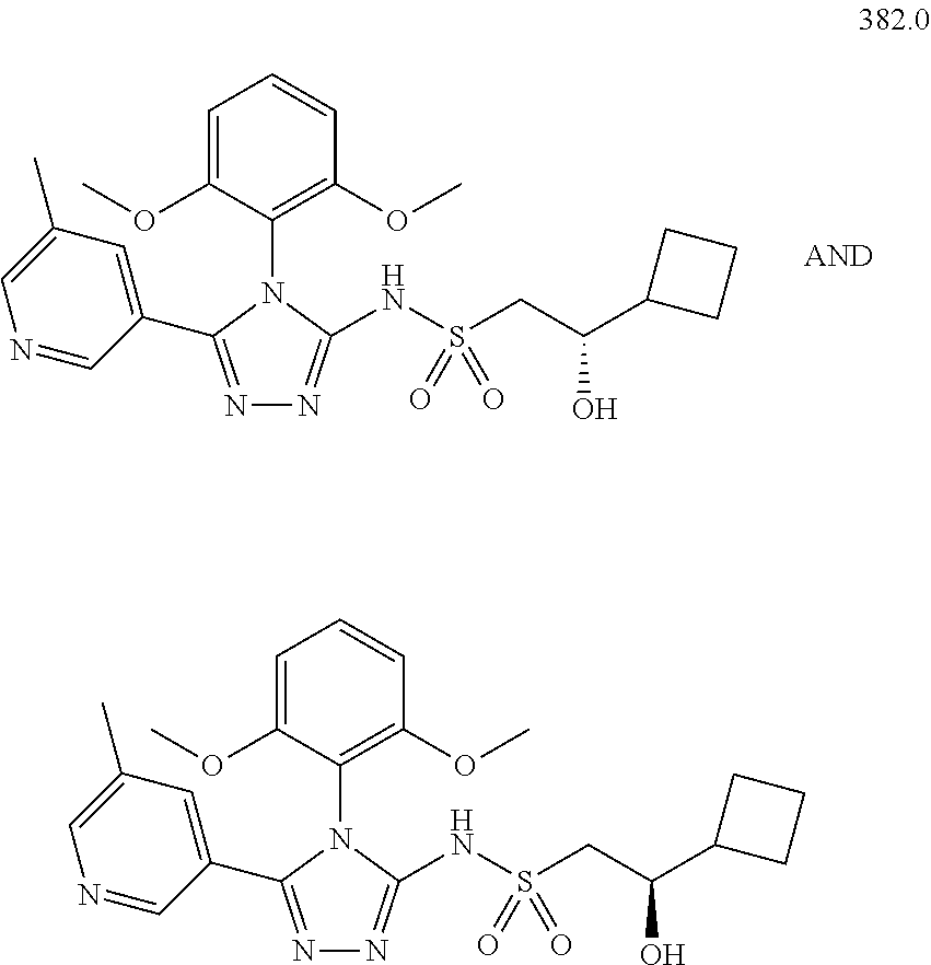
C1=C(OC)C(N2C(NS(CC(C3CCC3)O)(=O)=O)=NN=C2C2=CC(C)=CN=C2)=C(OC)C=C1.C1=C(OC)C(N2C(NS(CC(C3CCC3)O)(=O)=O)=NN=C2C2=CC(C)=CN=C2)=C(OC)C=C1
